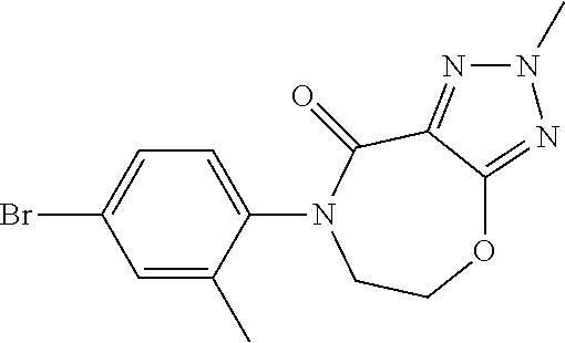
O1C2=NN(C)N=C2C(=O)N(C2=CC=C(Br)C=C2C)CC1
